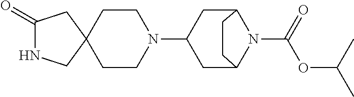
C1(=O)NCC2(C1)CCN(C1CC3N(C(OC(C)C)=O)C(C1)CC3)CC2
